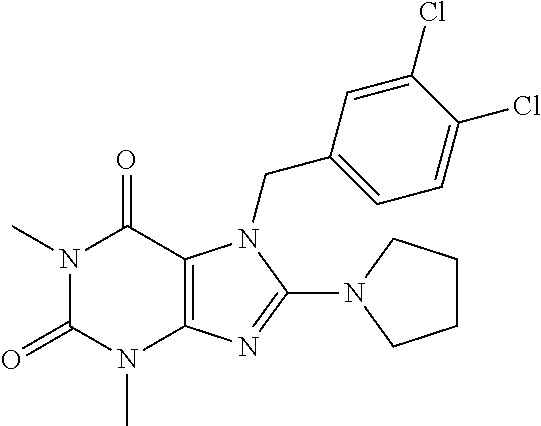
N1(C)C(=O)N(C)C2=C(C1=O)N(CC1=CC=C(Cl)C(Cl)=C1)C(N1CCCC1)=N2
